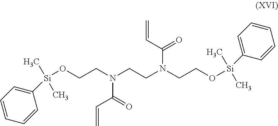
O(CCN(CCN(CCO[Si](C)(C)C1=CC=CC=C1)C(C=C)=O)C(=O)C=C)[Si](C)(C)C1=CC=CC=C1
